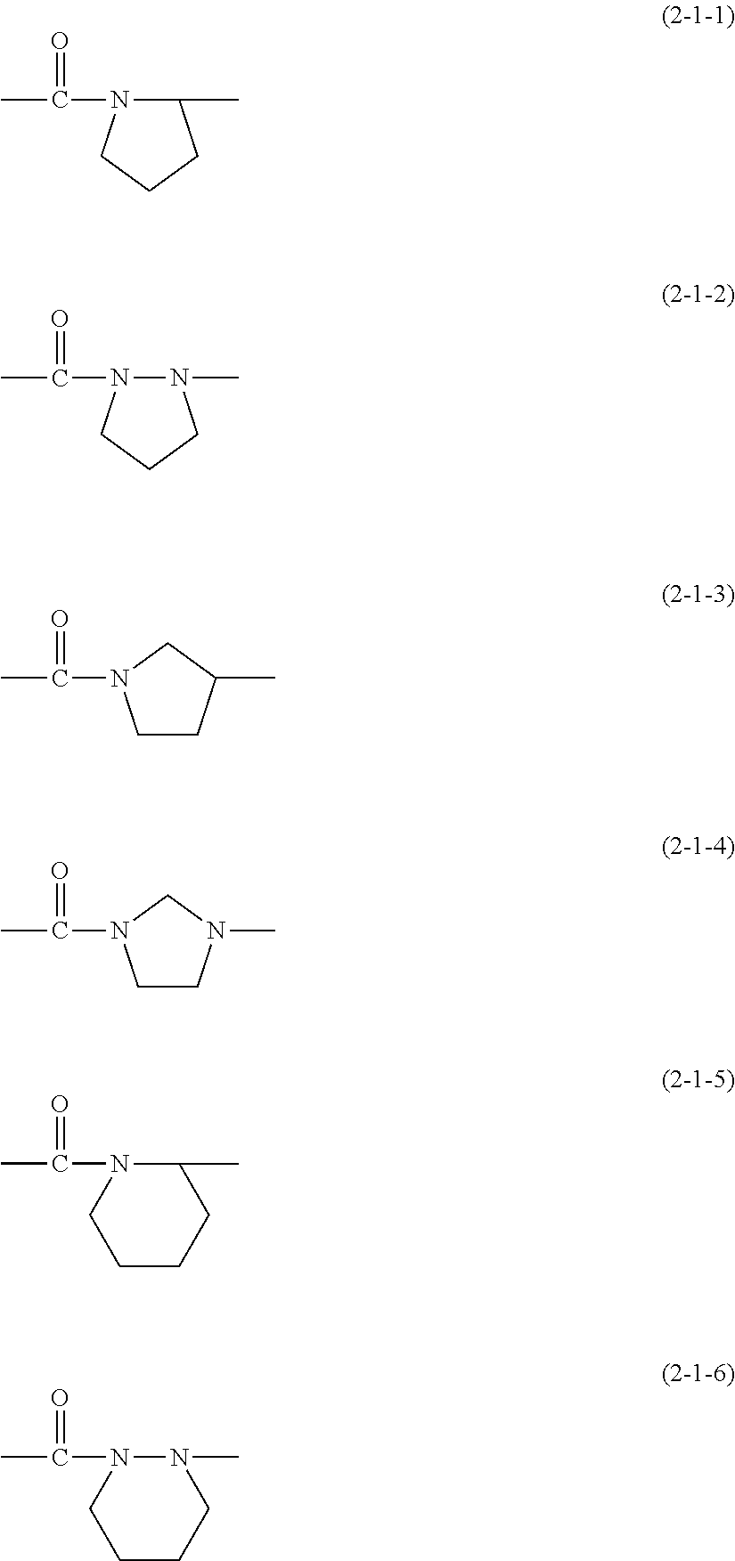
C1(C)N(C(=O)C)CCC1.N1(C)N(C(=O)C)CCC1.C1CC(C)CN1C(=O)C.C1CN(C)CN1C(=O)C.C1(C)N(C(=O)C)CCCC1.N1(C)N(C(=O)C)CCCC1
